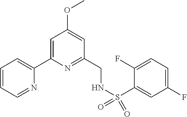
C1=CC=NC(C2=CC(OC)=CC(CNS(=O)(=O)C3=CC(F)=CC=C3F)=N2)=C1
